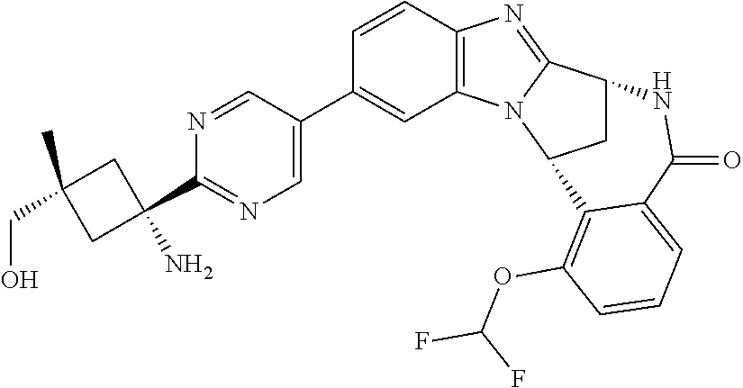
C1=C(C2=CC3=C(C=C2)N=C2N3C3CC2NC(=O)C2=CC=CC(OC(F)F)=C32)C=NC(C2(N)CC(C)(CO)C2)=N1
